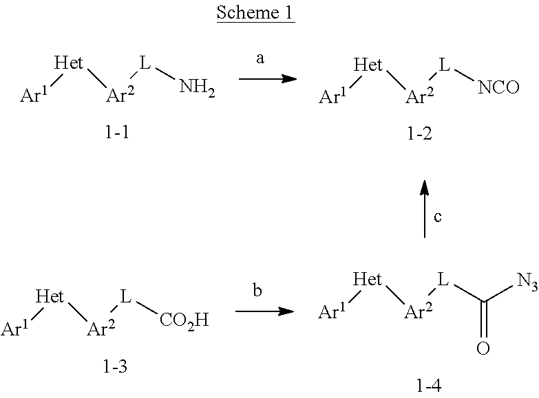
N[L][Ar2][Het][Ar1].[NCO][L][Ar2][Het][Ar1].[CO2H][L][Ar2][Het][Ar1].C([N3])(=O)[L][Ar2][Het][Ar1]
